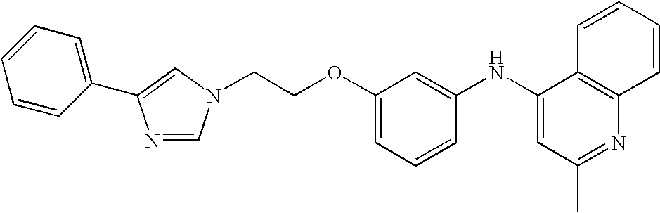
C(COC1=CC=CC(NC2=CC(C)=NC3=C2C=CC=C3)=C1)N1C=NC(C2=CC=CC=C2)=C1
